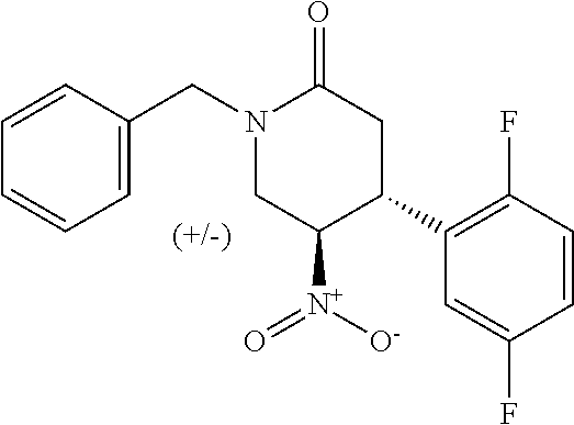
C1=CC(CN2CC([N+](=O)[O-])C(C3=C(F)C=CC(F)=C3)CC2=O)=CC=C1
